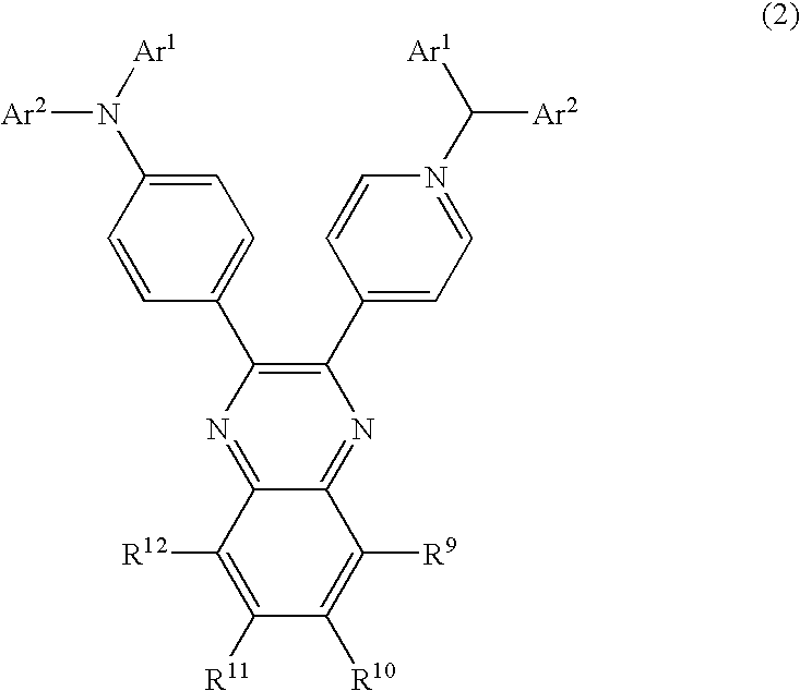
C12=NC(C3=CC=N(C([Ar2])[Ar1])C=C3)=C(C3=CC=C(N([Ar1])[Ar2])C=C3)N=C1C([R12])=C([R11])C([R10])=C2[R9]
